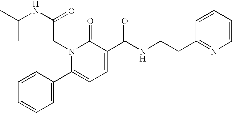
CC(NC(=O)CN1C(C2=CC=CC=C2)=CC=C(C(NCCC2=NC=CC=C2)=O)C1=O)C
